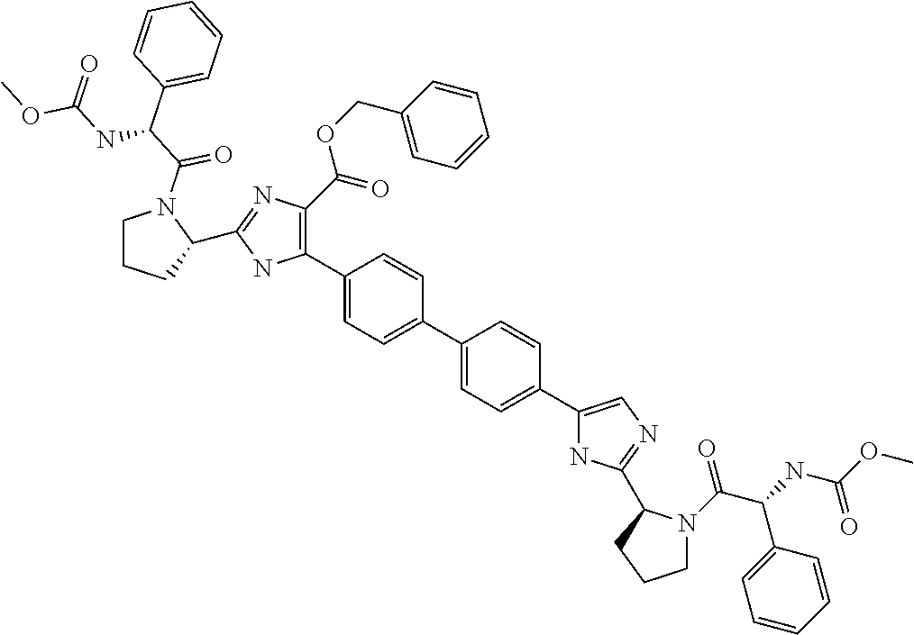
C1(C2=C(C(=O)OCC3=CC=CC=C3)N=C(C3CCCN3C(C(C3=CC=CC=C3)NC(OC)=O)=O)N2)=CC=C(C2=CC=C(C3=CN=C(C4N(C(C(NC(OC)=O)C5=CC=CC=C5)=O)CCC4)N3)C=C2)C=C1
